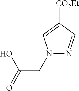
N1(CC(=O)O)N=CC([CO2Et])=C1
